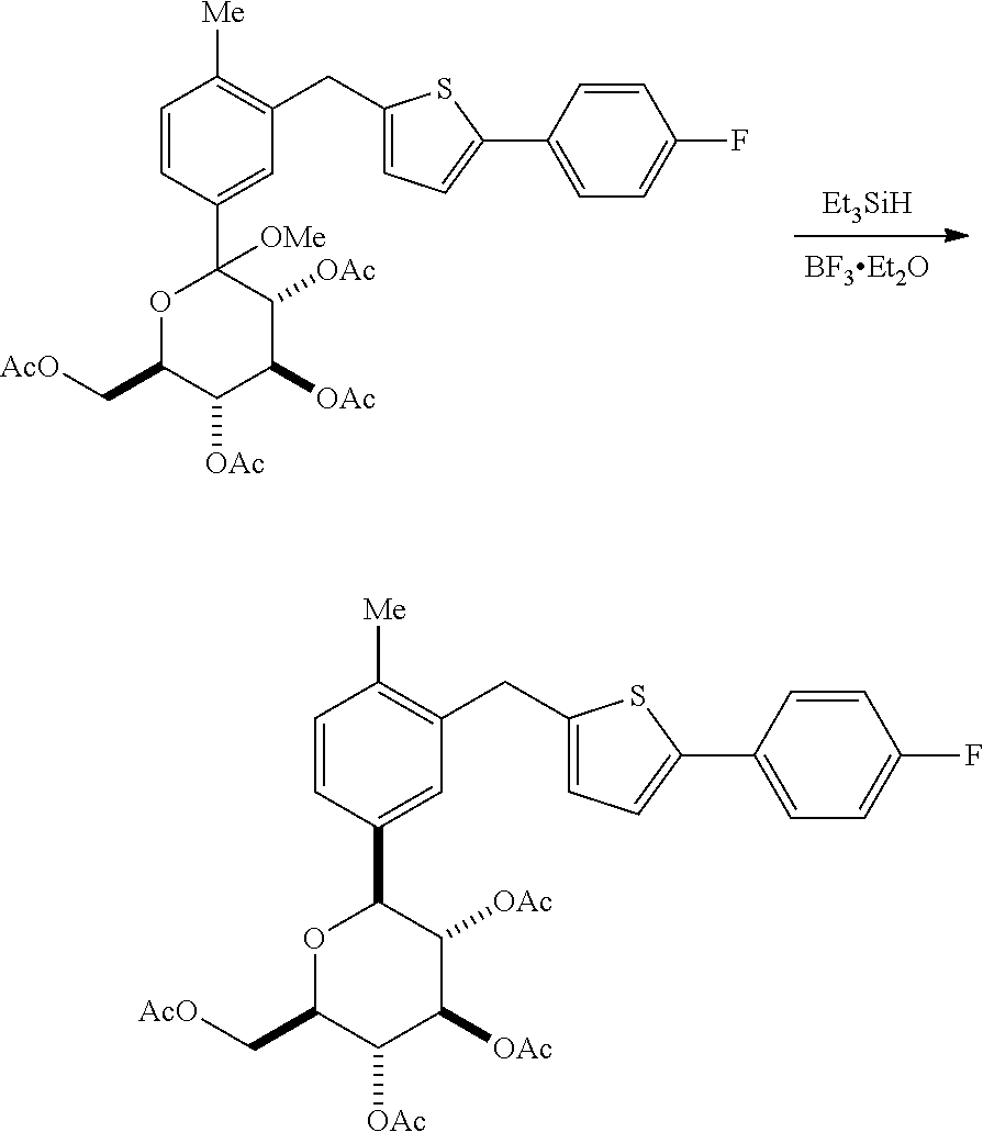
C1=CC(C2OC(C[AcO])C([OAc])C([OAc])C2[OAc])=CC(CC2=CC=C(C3=CC=C(F)C=C3)S2)=C1[Me].C1=CC(C2([OMe])OC(C[AcO])C([OAc])C([OAc])C2[OAc])=CC(CC2=CC=C(C3=CC=C(F)C=C3)S2)=C1[Me].[Et3SiH]
